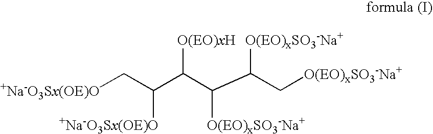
[+Na-O3Sx(OE)O]CC(C([O(EO)xH])C(C([O(EO)xSO3-Na+])C[O(EO)xSO3-Na+])[O(EO)xSO3-Na+])[+Na-O3Sx(OE)O]
